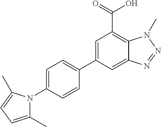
C1=C(C2=CC=C(N3C(C)=CC=C3C)C=C2)C=C2C(=C1C(O)=O)N(C)N=N2
